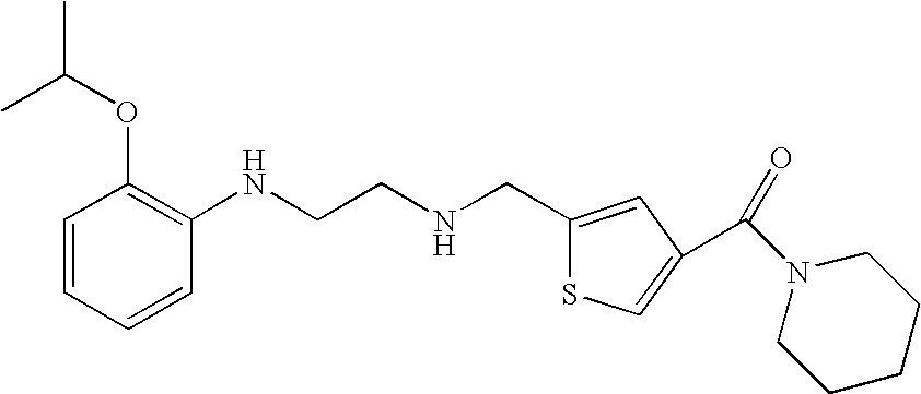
CC(OC1=C(NCCNCC2=CC(C(N3CCCCC3)=O)=CS2)C=CC=C1)C
